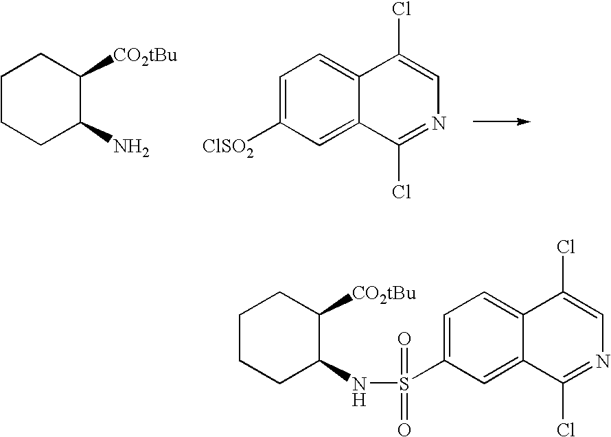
C1=C([ClSO2])C=C2C(=C1)C(Cl)=CN=C2Cl.C1CCC(N)C([CO2tBu])C1.C1=C(S(NC2C([CO2tBu])CCCC2)(=O)=O)C=C2C(=C1)C(Cl)=CN=C2Cl
